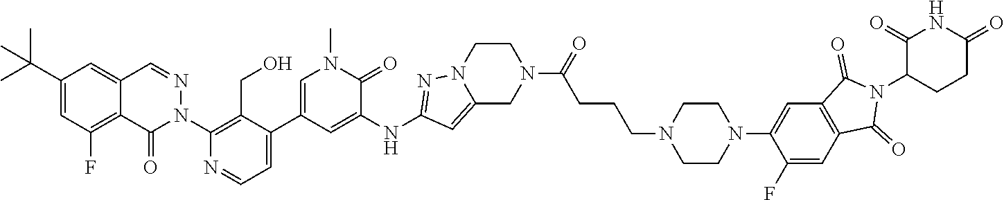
C(C)(C)(C1=CC(F)=C2C(=C1)C=NN(C1=C(CO)C(C3=CN(C)C(=O)C(NC4=NN5C(=C4)CN(C(CCCN4CCN(C6=CC7=C(C=C6F)C(=O)N(C6CCC(=O)NC6=O)C7=O)CC4)=O)CC5)=C3)=CC=N1)C2=O)C
